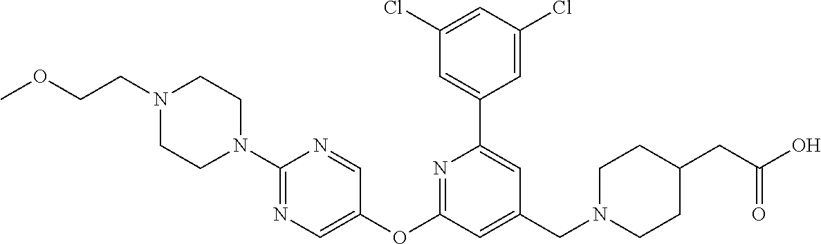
C1(Cl)=CC(Cl)=CC(C2=CC(CN3CCC(CC(O)=O)CC3)=CC(OC3=CN=C(N4CCN(CCOC)CC4)N=C3)=N2)=C1
